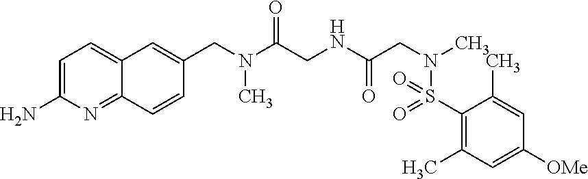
C1(S(N(CC(NCC(N(CC2=CC3=CC=C(N)N=C3C=C2)C)=O)=O)C)(=O)=O)=C(C)C=C([OMe])C=C1C
